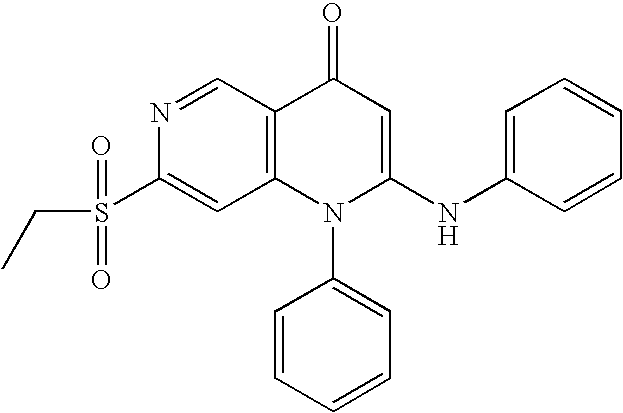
C1(S(=O)(CC)=O)=CC2=C(C=N1)C(=O)C=C(NC1=CC=CC=C1)N2C1=CC=CC=C1
